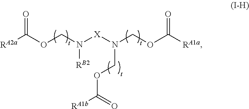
[RA2a]C(OCN([X]N(COC([RA1a])=O)COC(=O)[RA1b])[RB2])=O
